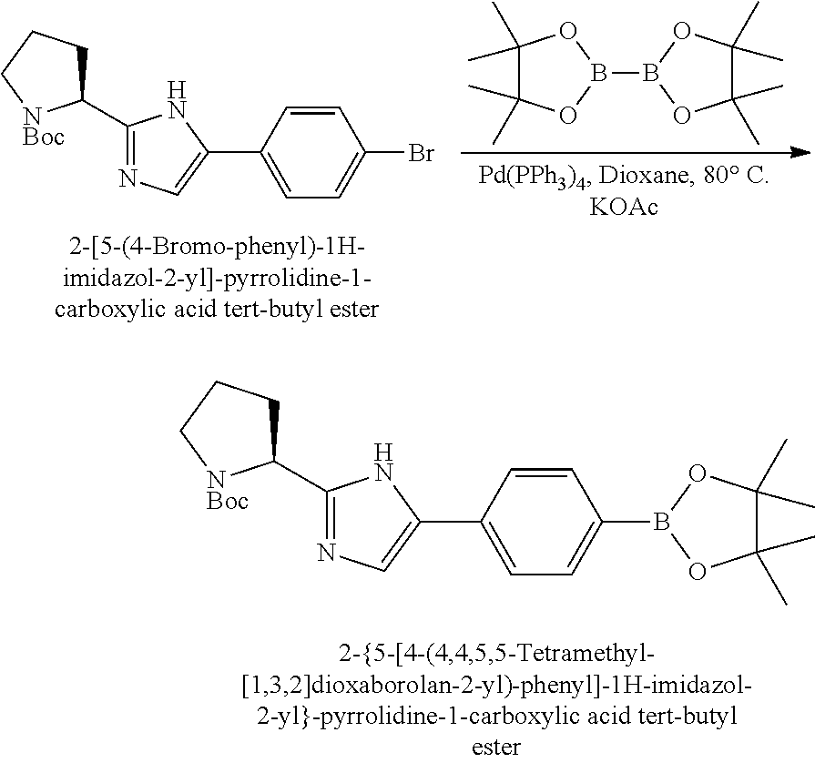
C1(C2=NC=C(C3=CC=C(Br)C=C3)N2)CCC[NBoc]1.C1(C)(C)C(C)(C)OB(B2OC(C)(C)C(C)(C)O2)O1.C1(C2=NC=C(C3=CC=C(B4OC(C)(C)C(C)(C)O4)C=C3)N2)CCC[NBoc]1
